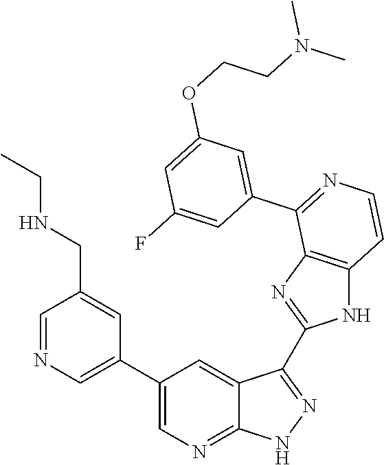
C1=NC=C(C2=CN=C3C(=C2)C(C2=NC4=C(N2)C=CN=C4C2=CC(OCCN(C)C)=CC(F)=C2)=N[N H]3)C=C1CNCC
